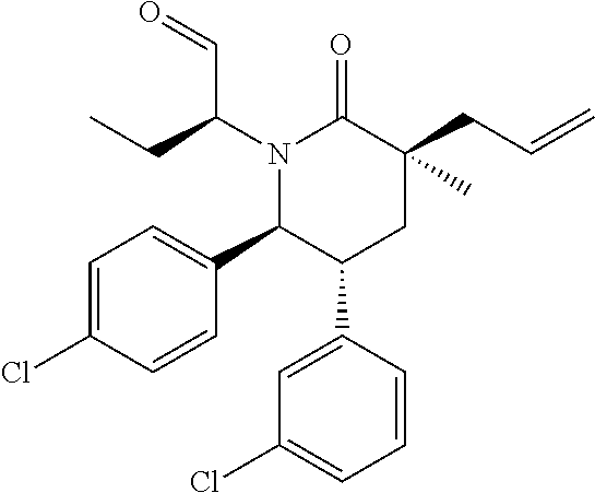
N1(C(CC)C=O)C(C2=CC=C(Cl)C=C2)C(C2=CC(Cl)=CC=C2)CC(CC=C)(C)C1=O
